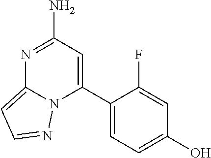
OC1=CC=C(C2=CC(N)=NC3=CC=NN23)C(F)=C1
